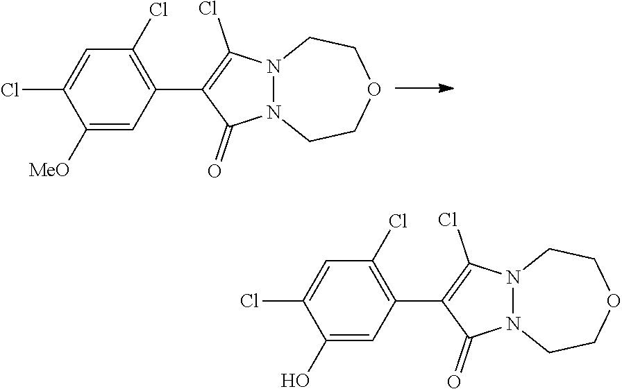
C1=C(Cl)C([MeO])=CC(C2=C(Cl)N3N(C2=O)CCOCC3)=C1Cl.C1=C(Cl)C(O)=CC(C2=C(Cl)N3N(C2=O)CCOCC3)=C1Cl
